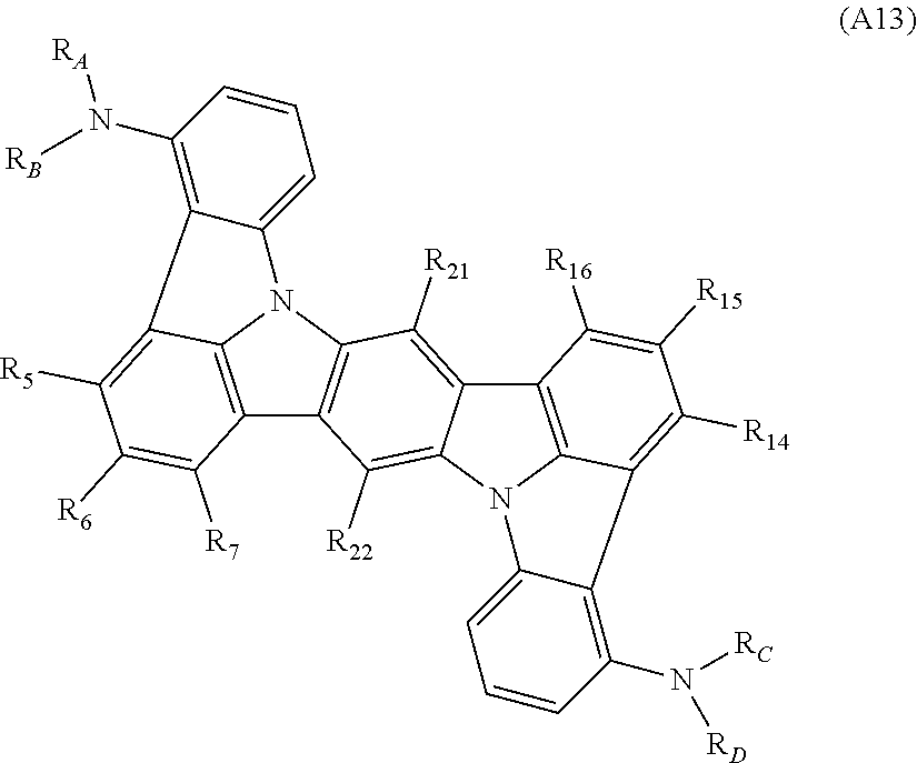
C12=C3N(C4=C1C([R22])=C1C(=C4[R21])C4=C5N1C1=CC=CC(N([RC])[RD])=C1C5=C([R14])C([R15])=C4[R16])C1=CC=CC(N([RB])[RA])=C1C3=C([R5])C([R6])=C2[R7]
